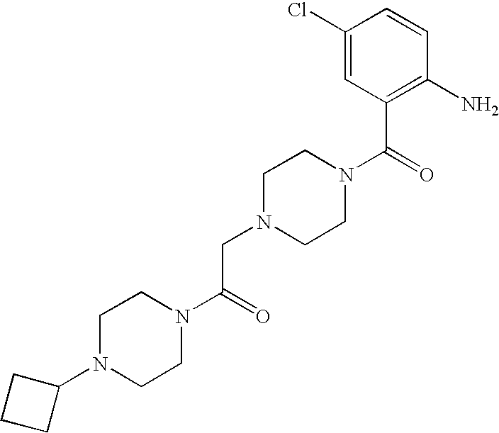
C1N(C2CCC2)CCN(C(=O)CN2CCN(C(=O)C3=C(N)C=CC(Cl)=C3)CC2)C1
